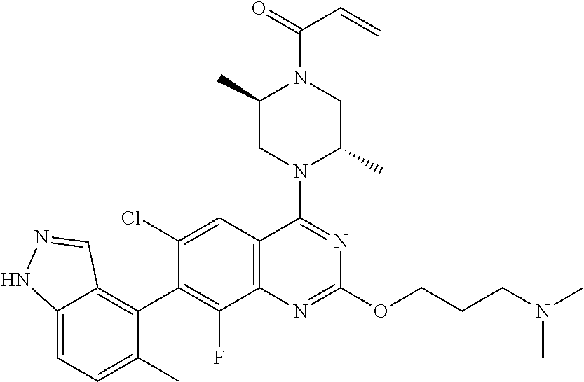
C12=CC=C(C)C(C3=C(F)C4=C(C=C3Cl)C(N3C(C)CN(C(=O)C=C)C(C)C3)=NC(OCCCN(C)C)=N4)=C1C=NN2
